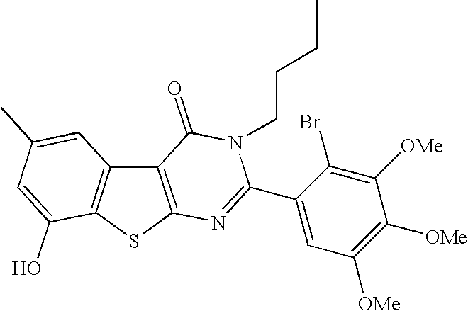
C12=C(SC3=C1C=C(C)C=C3O)N=C(C1=CC([OMe])=C([OMe])C([OMe])=C1Br)N(CCCC)C2=O
